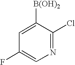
N1=C(Cl)C([B(OH)2])=CC(F)=C1
